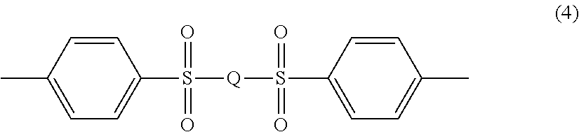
C1=C(C)C=CC(S(=O)(=O)[Q]S(=O)(=O)C2=CC=C(C)C=C2)=C1
